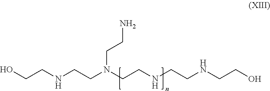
N(CCN(CCNCCNCCO)CCN)CCO
